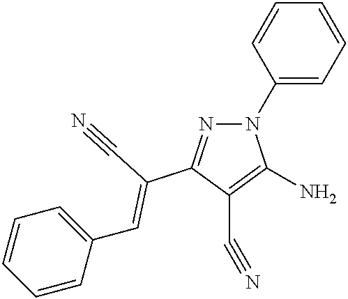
N1(C2=CC=CC=C2)N=C(C(C#N)=CC2=CC=CC=C2)C(C#N)=C1N
